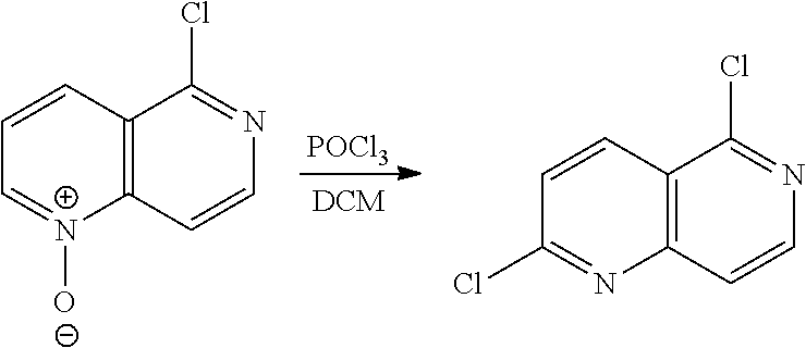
[POCl3].C12=C(C=CN=C1Cl)N=C(Cl)C=C2.C12=C(C=CN=C1Cl)[N+]([O-])=CC=C2
